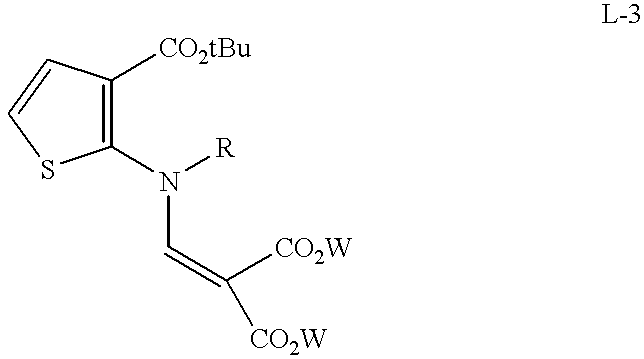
C1(N(C=C([CO2W])[CO2W])[R])=C([CO2tBu])C=CS1
